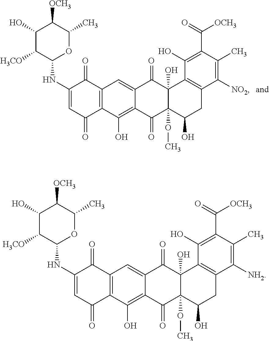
C1(NC2OC(C)C([OCH3])C(O)C2[H3CO])=CC(=O)C2=C(C1=O)C=C1C(=C2O)C(=O)C2(OC)C(O)(C1=O)C1=C(CC2O)C([NO2])=C(C)C(C(=O)[OCH3])=C1O.C1(NC2OC(C)C([OCH3])C(O)C2[H3CO])=CC(=O)C2=C(C1=O)C=C1C(=C2O)C(=O)C2(OC)C(O)(C1=O)C1=C(CC2O)C([NH2])=C(C)C(C(=O)[OCH3])=C1O
